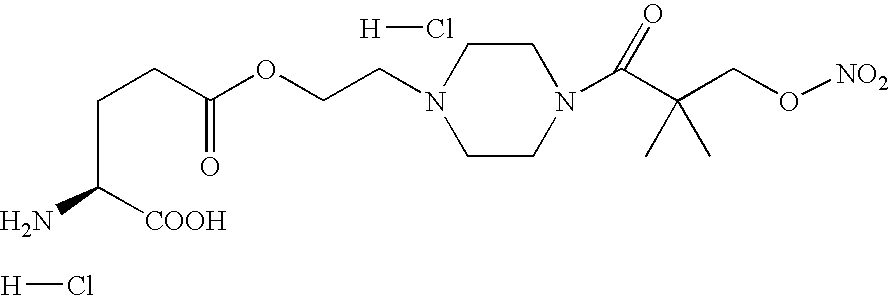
C(CC(OCCN1CCN(C(C(CO[NO2])(C)C)=O)CC1)=O)C(N)[COOH].[H]Cl.[H]Cl
